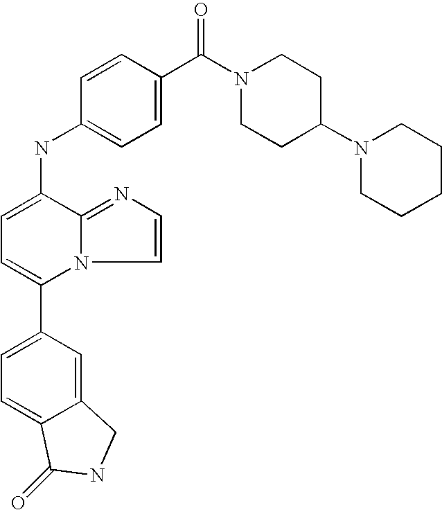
C1(C2=CC=C3C(=C2)CNC3=O)=CC=C(NC2=CC=C(C(N3CCC(N4CCCCC4)CC3)=O)C=C2)C2=NC=CN12
